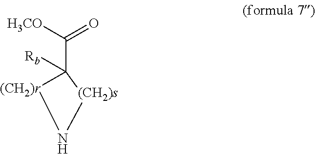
O=C([H3CO])C1([Rb])[(CH2)r]N[(CH2)s]1
